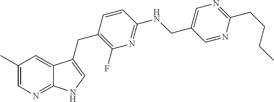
C1(C)=CN=C2C(=C1)C(CC1=C(F)N=C(NCC3=CN=C(CCCC)N=C3)C=C1)=CN2
